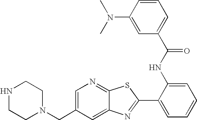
N1CCN(CC2=CN=C3C(=C2)N=C(C2=CC=CC=C2NC(=O)C2=CC=CC(N(C)C)=C2)S3)CC1
